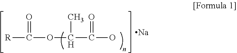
[R]C(OC(C)C(O)=O)=O.[Na]
